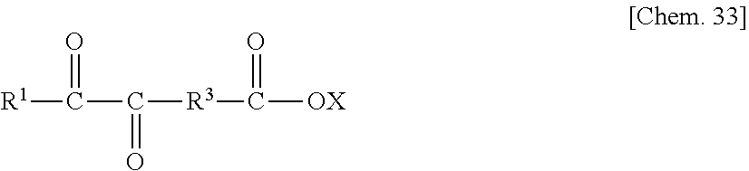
[R1]C(C([R3]C([OX])=O)=O)=O
